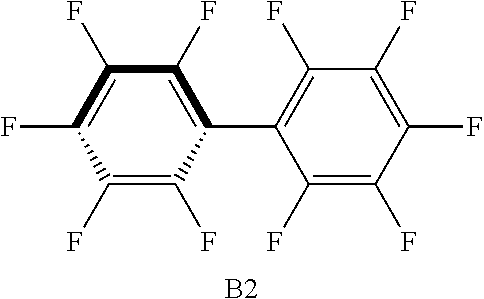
C1(F)=C(F)C(C2=C(F)C(F)=C(F)C(F)=C2F)=C(F)C(F)=C1F.[B2]
